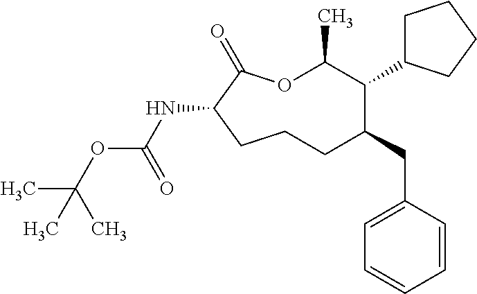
O1C(C)C(C2CCCC2)C(CC2=CC=CC=C2)CCCC(NC(OC(C)(C)C)=O)C1=O
